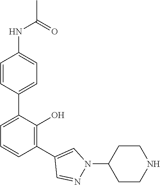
C1(NC(C)=O)=CC=C(C2=CC=CC(C3=CN(C4CCNCC4)N=C3)=C2O)C=C1
